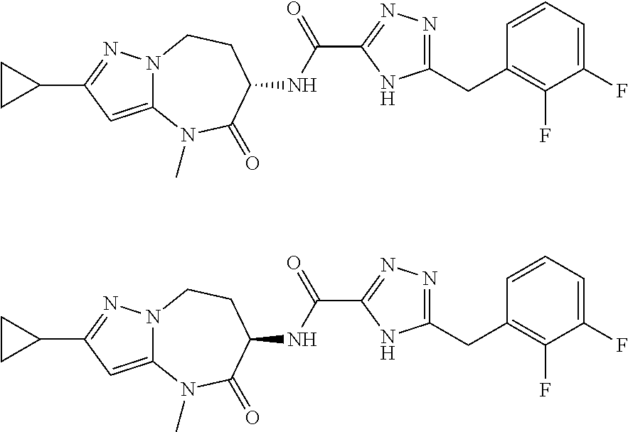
C1(C2CC2)=NN2C(=C1)N(C)C(=O)C(NC(C1=NN=C(CC3=C(F)C(F)=CC=C3)N1)=O)CC2.C1(C2CC2)=NN2C(=C1)N(C)C(=O)C(NC(C1=NN=C(CC3=C(F)C(F)=CC=C3)N1)=O)CC2
